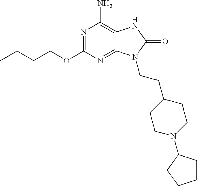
N1=C(OCCCC)N=C2C(=C1N)NC(=O)N2CCC1CCN(C2CCCC2)CC1
